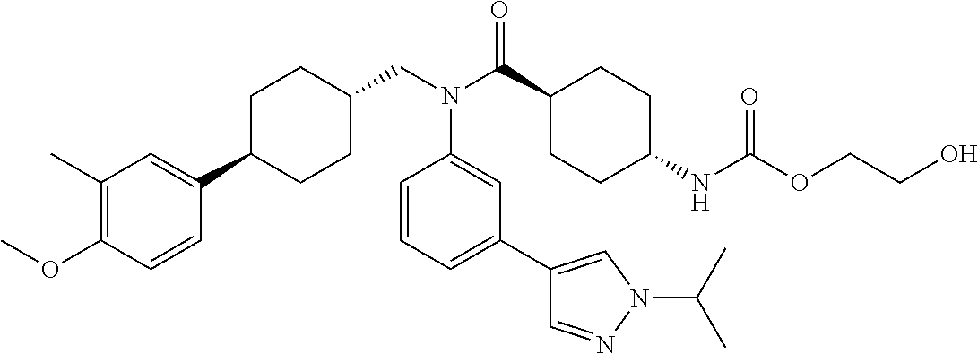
C1(C)=C(OC)C=CC(C2CCC(CN(C(C3CCC(NC(OCCO)=O)CC3)=O)C3=CC(C4=CN(C(C)C)N=C4)=CC=C3)CC2)=C1
